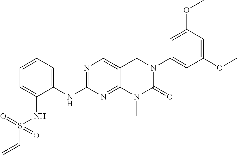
C1(OC)=CC(OC)=CC(N2C(=O)N(C)C3=NC(NC4=CC=CC=C4NS(=O)(C=C)=O)=NC=C3C2)=C1
